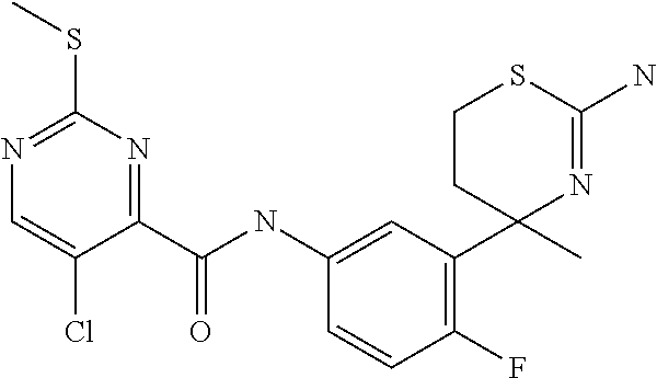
C1(NC(=O)C2=NC(SC)=NC=C2Cl)=CC(C2(C)N=C(N)SCC2)=C(F)C=C1
